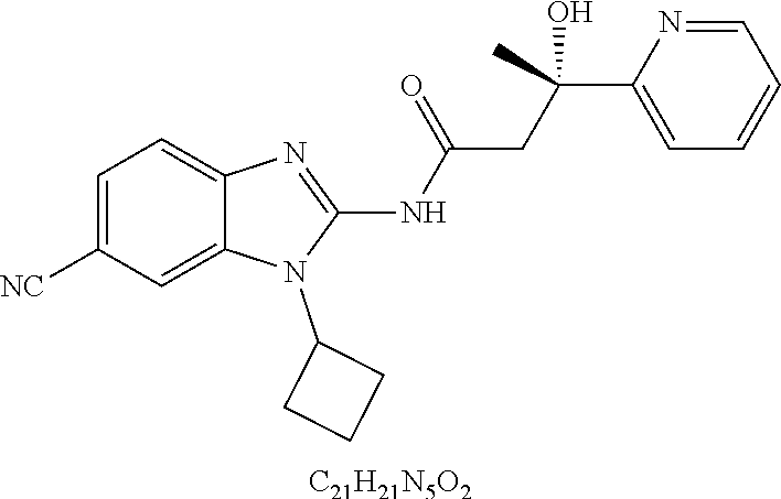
C1=C([NC])C=C2C(=C1)N=C(NC(CC(C1=CC=CC=N1)(C)O)=O)N2C1CCC1.[C21H21N5O2]
